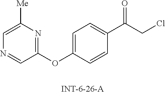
C1=C([Me])N=C(OC2=CC=C(C(CCl)=O)C=C2)C=N1
